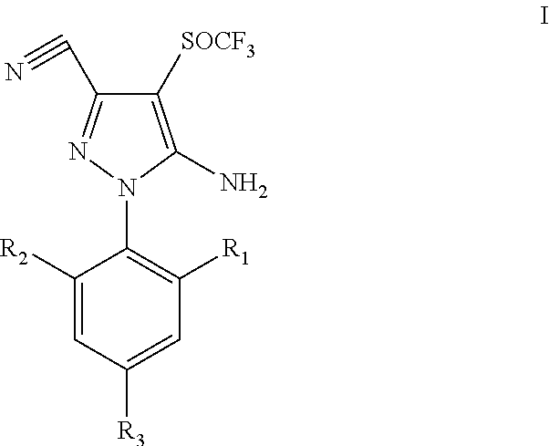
C1([SOCF3])=C(N)N(C2=C([R1])C=C([R3])C=C2[R2])N=C1C#N
